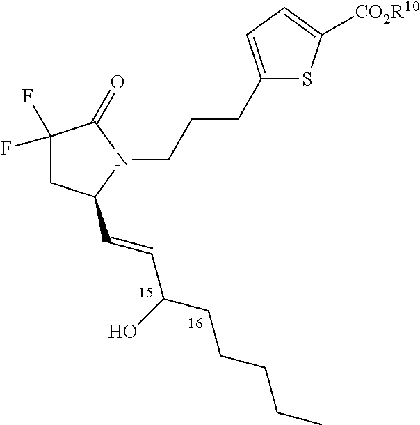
C(CCC(C=CC1CC(F)(F)C(=O)N1CCCC1=CC=C([CO2R10])S1)O)CC
